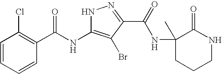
C1=CC=CC(C(=O)NC2=C(Br)C(C(=O)NC3(C)CCCNC3=O)=NN2)=C1Cl
